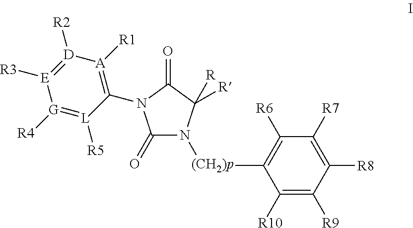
[E]1([R3])=[D]([R2])[A]([R1])=C(N2C(=O)N([(CH2)p]C3=C([R6])C([R7])=C([R8])C([R9])=C3[R10])C([R])([R])C2=O)[L]([R5])=[G]1[R4]
